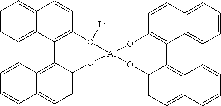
C1=CC2=CC=CC=C2C2=C1O([Li])[Al]1(OC3=CC=C4C(=C23)C=CC=C4)OC2=C(C3=CC=CC=C3C=C2)C2=C3C(=CC=C2O1)C=CC=C3
